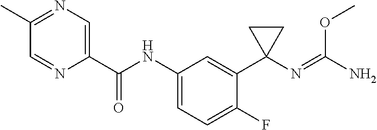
N1=C(C)C=NC(C(NC2=CC=C(F)C(C3(N=C(N)OC)CC3)=C2)=O)=C1
